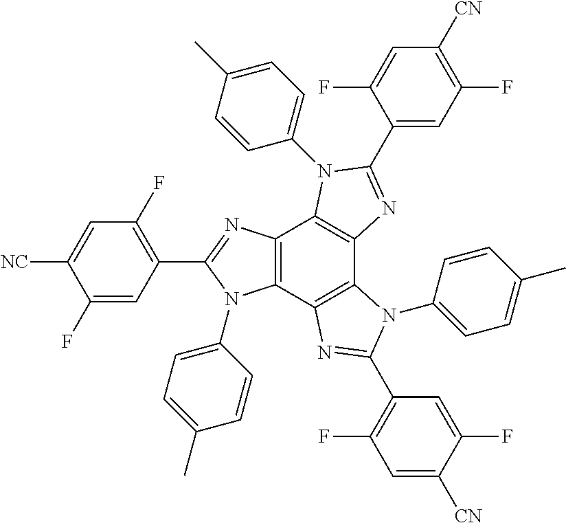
C12=C(C3=C(C4=C1N(C1=CC=C(C)C=C1)C(C1=CC(F)=C([CN])C=C1F)=N4)N(C1=CC=C(C)C=C1)C(C1=C(F)C=C([CN])C(F)=C1)=N3)N(C1=CC=C(C)C=C1)C(C1=C(F)C=C([NC])C(F)=C1)=N2
